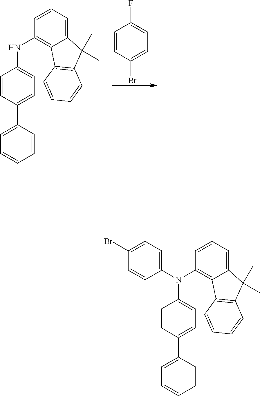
C1=CC(C2=CC=CC=C2)=CC=C1NC1=C2C(=CC=C1)C(C)(C)C1=C2C=CC=C1.C1=CC(Br)=CC=C1F.C1=CC(C2=CC=CC=C2)=CC=C1N(C1=C2C(=CC=C1)C(C)(C)C1=C2C=CC=C1)C1=CC=C(Br)C=C1
